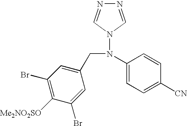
C1(Br)=C([Me2NO2SO])C(Br)=CC(CN(C2=CC=C([CN])C=C2)N2C=NN=C2)=C1
